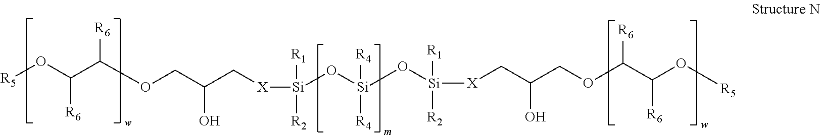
[R5]OC(C(OCC(C[X][Si](O[Si](O[Si]([X]CC(COC(C(O[R5])[R6])[R6])O)([R1])[R2])([R4])[R4])([R1])[R2])O)[R6])[R6]
